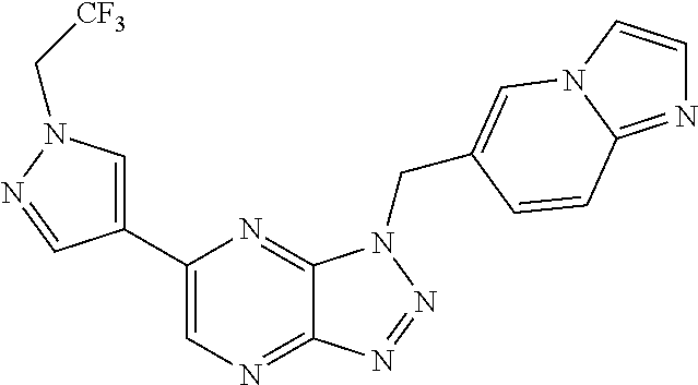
C1=C(C2=CN=C3C(=N2)N(CC2=CN4C=CN=C4C=C2)N=N3)C=NN1C[CF3]
